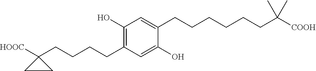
C1=C(CCCCCCC([COOH])(C)C)C(O)=CC(CCCCC2([HOOC])CC2)=C1O
